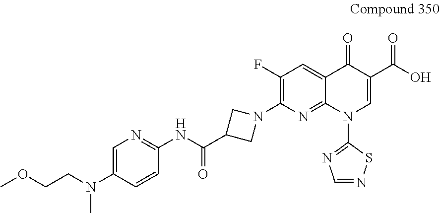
C1(F)=C(N2CC(C(NC3=NC=C(N(CCOC)C)C=C3)=O)C2)N=C2C(=C1)C(=O)C(C(O)=O)=CN2C1=NC=NS1
